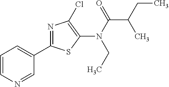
N(C(=O)C(CC)C)(C1=C(Cl)N=C(C2=CC=CN=C2)S1)CC
